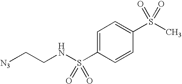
[N3]CCNS(C1=CC=C(S(C)(=O)=O)C=C1)(=O)=O
